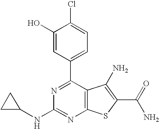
C1(O)=CC(C2=NC(NC3CC3)=NC3=C2C(N)=C(C(N)=O)S3)=CC=C1Cl
